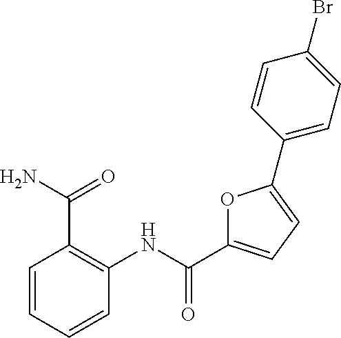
C1=CC=CC(NC(C2=CC=C(C3=CC=C(Br)C=C3)O2)=O)=C1C(N)=O
